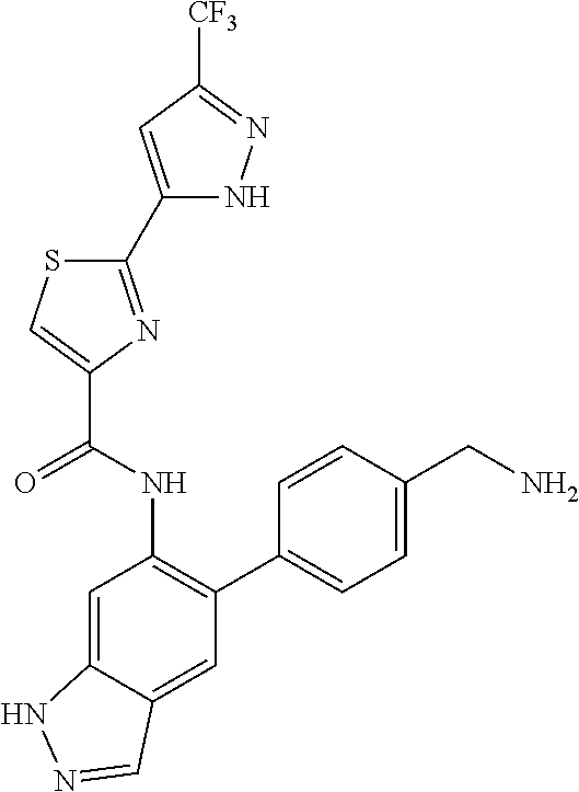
C1(C2=NC(C(NC3=C(C4=CC=C(CN)C=C4)C=C4C(=C3)NN=C4)=O)=CS2)=CC([CF3])=NN1
